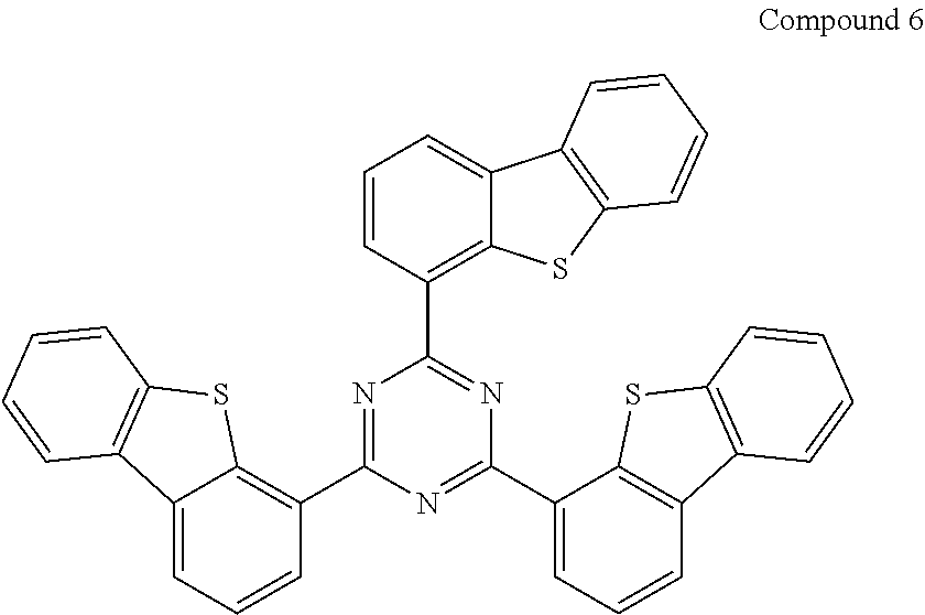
C1=CC(C2=NC(C3=CC=CC4=C3SC3=C4C=CC=C3)=NC(C3=C4C(=CC=C3)C3=C(S4)C=CC=C3)=N2)=C2C(=C1)C1=C(S2)C=CC=C1
